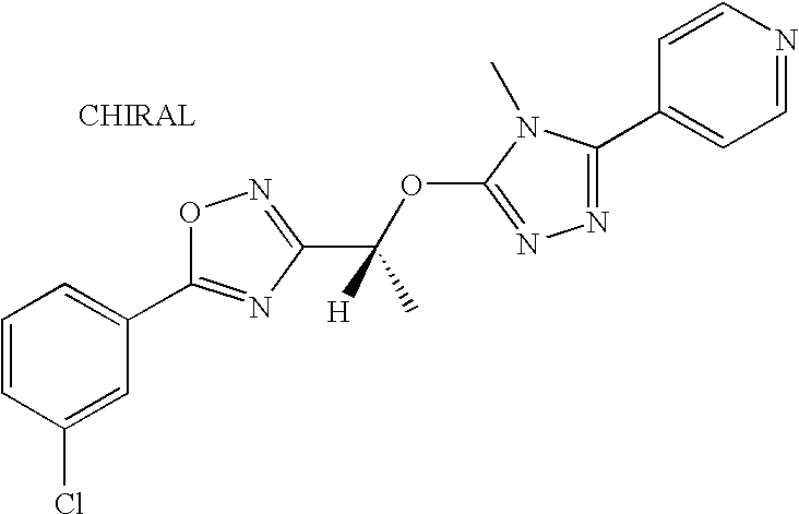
C1=CC(Cl)=CC(C2=NC(C([H])(OC3=NN=C(C4=CC=NC=C4)N3C)C)=NO2)=C1
